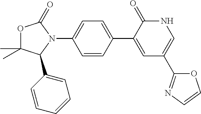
C1(C2=CC(C3=NC=CO3)=CNC2=O)=CC=C(N2C(=O)OC(C)(C)C2C2=CC=CC=C2)C=C1
